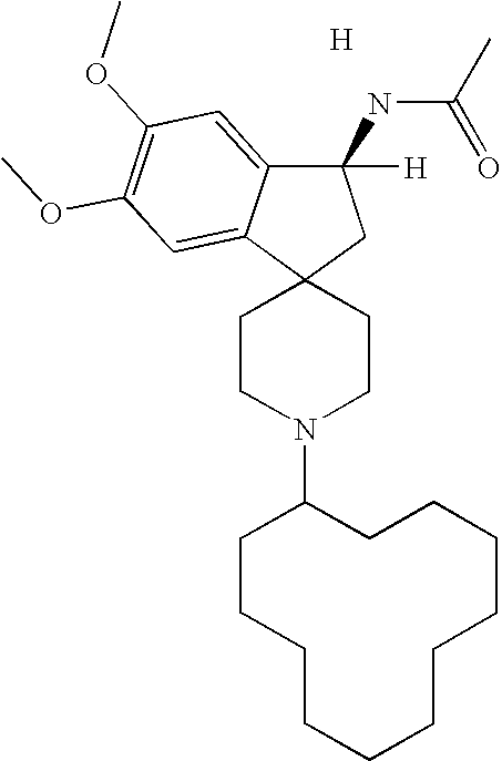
[H].C1CN(C2CCCCCCCCCCC2)CCC12CC(NC(C)=O)([H])C1=CC(OC)=C(OC)C=C21
